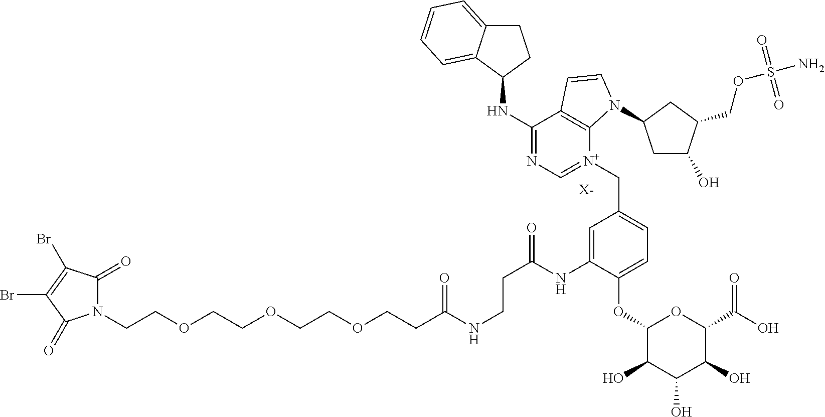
N1(CCOCCOCCOCCC(NCCC(=O)NC2=CC(C[N+]3=CN=C(NC4CCC5=CC=CC=C45)C4=C3N(C3CC(O)C(COS(N)(=O)=O)C3)C=C4)=CC=C2OC2C(O)C(O)C(O)C(C(O)=O)O2)=O)C(=O)C(Br)=C(Br)C1=O.[X-]
